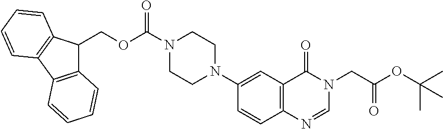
C1=CC2=C(C=C1N1CCN(C(OCC3C4=C(C5=C3C=CC=C5)C=CC=C4)=O)CC1)C(=O)N(CC(OC(C)(C)C)=O)C=N2
